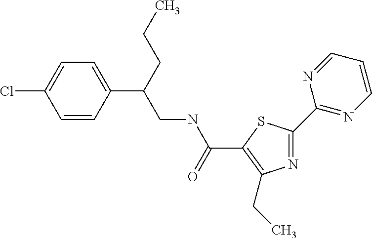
N1=C(C2=NC=CC=N2)SC(C(NCC(CCC)C2=CC=C(Cl)C=C2)=O)=C1CC
